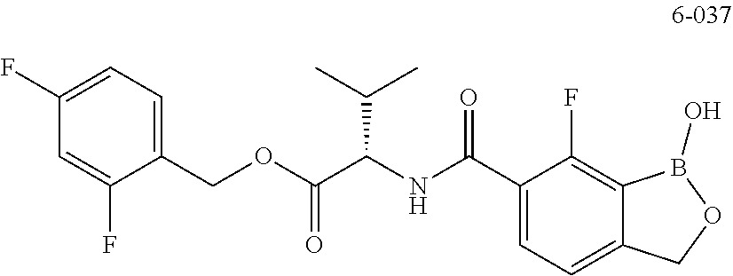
C1(COC(C(NC(C2=CC=C3C(=C2F)B(O)OC3)=O)C(C)C)=O)=CC=C(F)C=C1F
